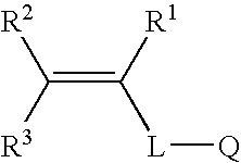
C(=C([R1])[L][Q])([R2])[R3]
